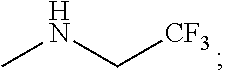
CNC[CF3]
